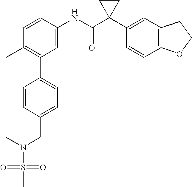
C1=CC(NC(C2(C3=CC4=C(C=C3)OCC4)CC2)=O)=CC(C2=CC=C(CN(S(=O)(=O)C)C)C=C2)=C1C
